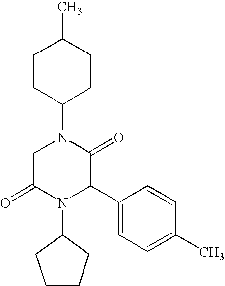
C1C(N2CC(=O)N(C3CCCC3)C(C3=CC=C(C)C=C3)C2=O)CCC(C)C1
